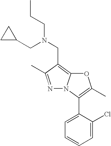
N1=C(C)C(CN(CC2CC2)CCC)=C2N1C(C1=CC=CC=C1Cl)=C(C)O2
